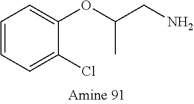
C1=C(Cl)C(OC(CN)C)=CC=C1
